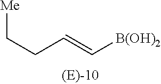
C(CC=C[B(OH)2])[Me]
